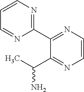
C1=CN=C(C2=NC=CC=N2)C(C(C)N)=N1
